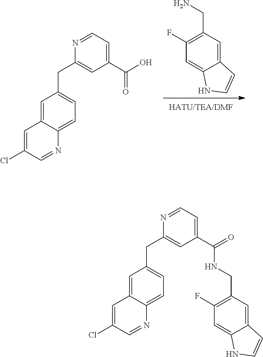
C1=C2C(=CC(CN)=C1F)C=CN2.C1(Cl)=CC2=CC(CC3=CC(C(=O)O)=CC=N3)=CC=C2N=C1.C1(Cl)=CC2=CC(CC3=CC(C(=O)NCC4=C(F)C=C5C(=C4)C=CN5)=CC=N3)=CC=C2N=C1
